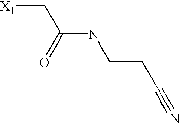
[X1]CC(NCCC#N)=O
